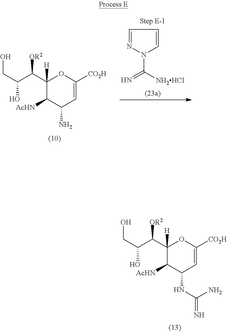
C1(C(C(O)CO)[OR2])([H])C([AcHN])C(NC(=N)N)C=C([CO2H])O1.C1(C(C(O)CO)[OR2])([H])C([AcHN])C(N)C=C([CO2H])O1.C1=NN(C([NH2HCl])=N)C=C1
